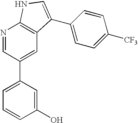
N1=CC(C2=CC=CC(O)=C2)=CC2=C1NC=C2C1=CC=C([CF3])C=C1
